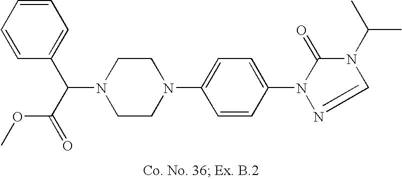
N1(C(C(=O)OC)C2=CC=CC=C2)CCN(C2=CC=C(N3C(=O)N(C(C)C)C=N3)C=C2)CC1
